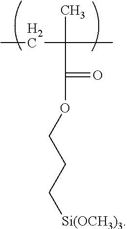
CCC(C)(C)C(OCCC[Si(OCH3)3])=O
